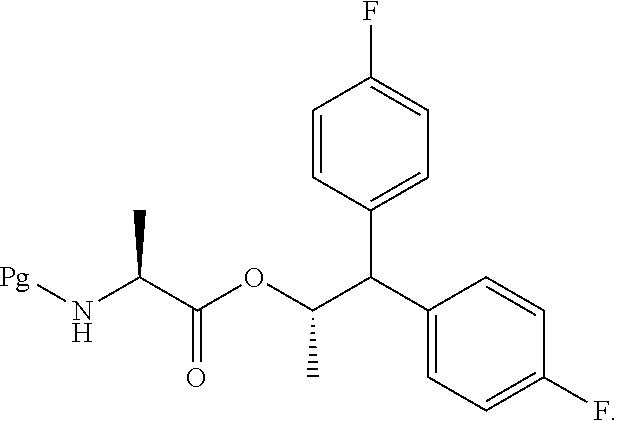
C1=CC(C(C2=CC=C(F)C=C2)C(OC(C(N[Pg])C)=O)C)=CC=C1F
